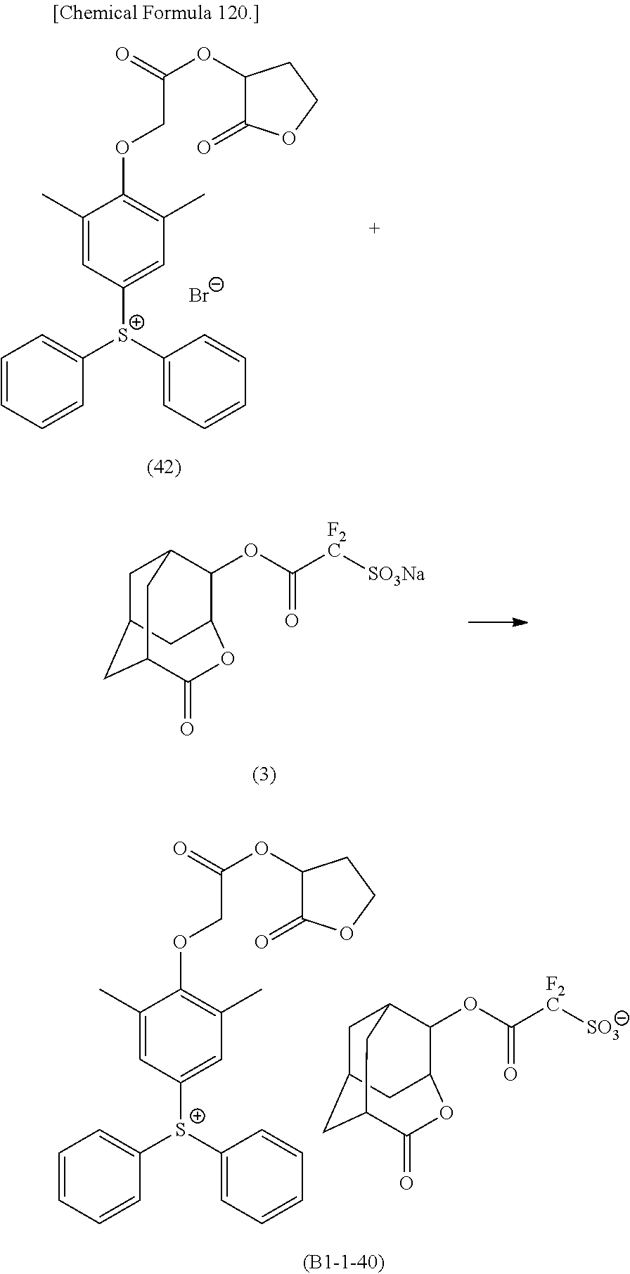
C1C2CC3C(=O)OC(C(OC([F2C][SO3Na])=O)C1C3)C2.C1C2CC3C(=O)OC(C(OC([F2C][SO3])=O)C1C3)C2.C1(C)=CC([S+](C2=CC=CC=C2)C2=CC=CC=C2)=CC(C)=C1OCC(OC1C(=O)OCC1)=O.[Br-].C1(C)=CC([S+](C2=CC=CC=C2)C2=CC=CC=C2)=CC(C)=C1OCC(OC1C(=O)OCC1)=O
